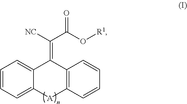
C1=CC=C2C(=C1)C(=C([NC])C(O[R1])=O)C1=C([A]2)C=CC=C1
